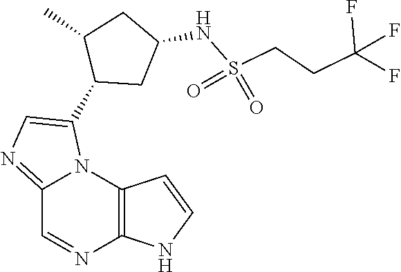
C12=NC=C(C3CC(NS(CCC(F)(F)F)(=O)=O)CC3C)N1C1=C(N=C2)NC=C1
